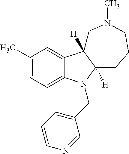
C1(C)=CC=C2C(=C1)C1([H])C([H])(CCCN(C)C1)N2CC1=CC=CN=C1
